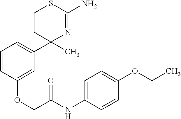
C1=C(OCC(NC2=CC=C(OCC)C=C2)=O)C=CC=C1C1(C)N=C(N)SCC1
